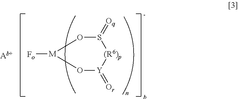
[Fo][M]1OS(=[Oq])[(R6)p][Y](=[Or])O1
